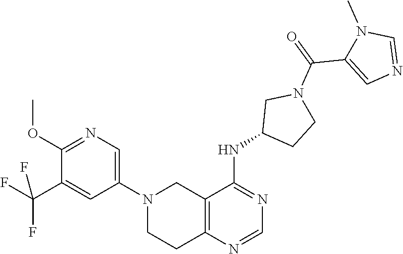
C1(N2CCC3=C(C2)C(NC2CCN(C(C4=CN=CN4C)=O)C2)=NC=N3)=CN=C(OC)C(C(F)(F)F)=C1
